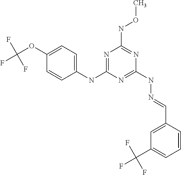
C1(NC2=NC(NOC)=NC(NN=CC3=CC(C(F)(F)F)=CC=C3)=N2)=CC=C(OC(F)(F)F)C=C1
